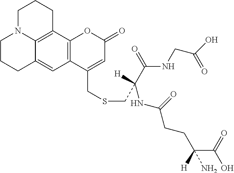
C1CCC2=CC3=C(C4=C2N1CCC4)OC(=O)C=C3CSCC([H])(C(=O)NCC(O)=O)NC(CCC([H])(N)C(=O)O)=O
